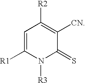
C1=C([R1])N([R3])C(=S)C([CN])=C1[R2]
